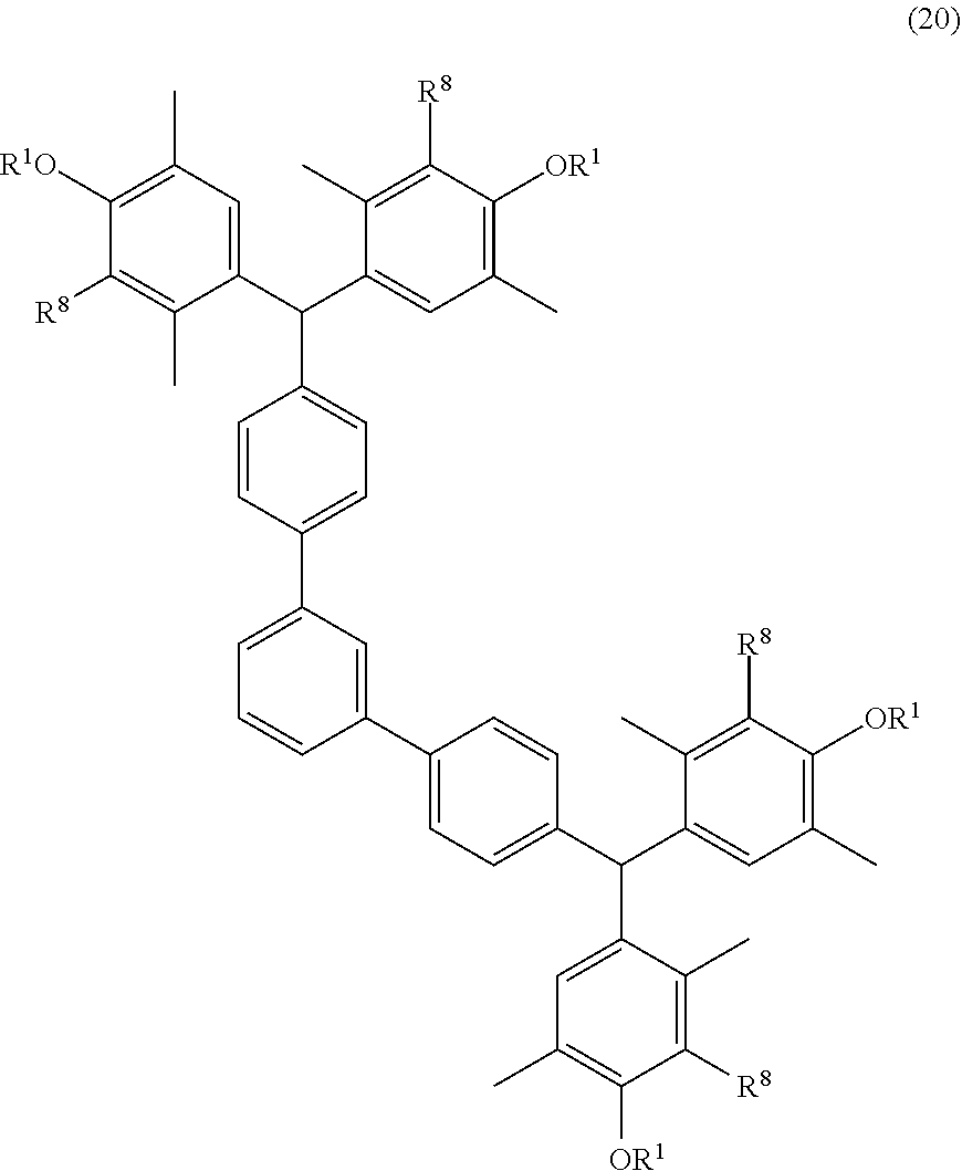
C(C1=CC(C)=C([R1O])C([R8])=C1C)(C1=CC(C)=C([OR1])C([R8])=C1C)C1=CC=C(C2=CC=CC(C3=CC=C(C(C4=CC(C)=C([OR1])C([R8])=C4C)C4=CC(C)=C([OR1])C([R8])=C4C)C=C3)=C2)C=C1
